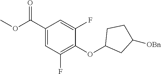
C1(C(OC)=O)=CC(F)=C(OC2CC([OBn])CC2)C(F)=C1
